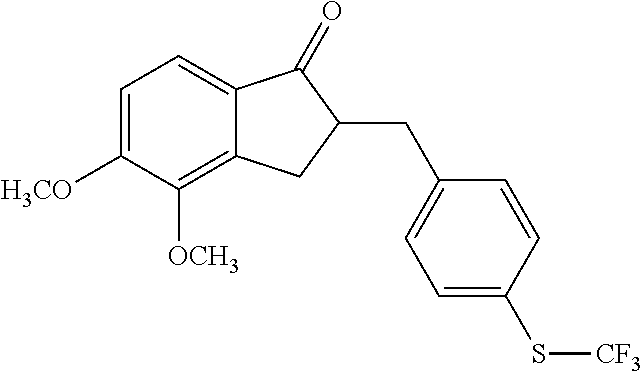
C1=C([H3CO])C([OCH3])=C2C(=C1)C(=O)C(CC1=CC=C(S[CF3])C=C1)C2
